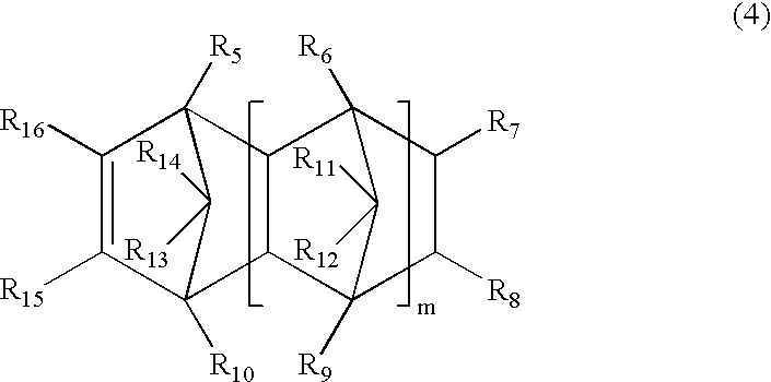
C1([R16])=C([R15])C2([R10])C3C(C1([R5])C2([R14])[R13])C1([R6])C([R7])C([R8])C3([R9])C1([R11])[R12]
